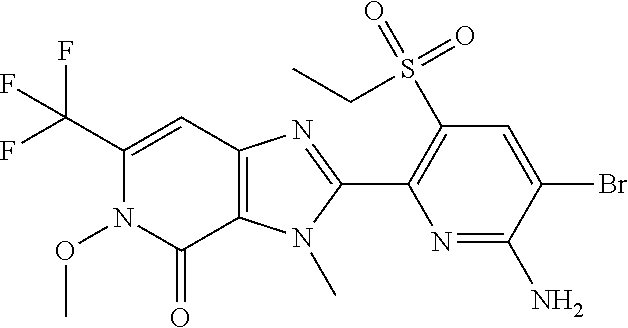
C12=C(N(C)C(C3=C(S(=O)(=O)CC)C=C(Br)C(N)=N3)=N1)C(=O)N(OC)C(C(F)(F)F)=C2
